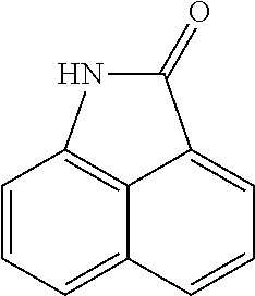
C1=CC=C2C=CC=C3C(=O)NC1=C23
